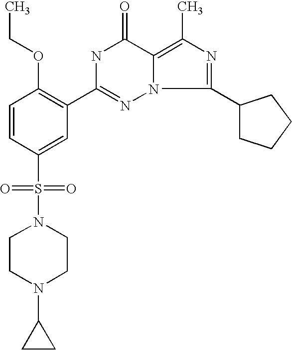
C1=CC(S(=O)(=O)N2CCN(C3CC3)CC2)=CC(C2=NN3C(=C(C)N=C3C3CCCC3)C(=O)N2)=C1OCC
